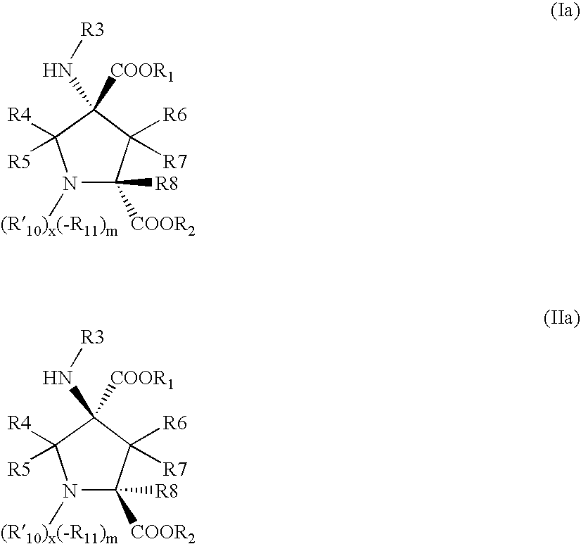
N1([(R10)x(-R11)m])C([COOR2])([R8])C([R6])([R7])C([COOR1])(N[R3])C1([R4])[R5].N1([(R10)x(-R11)m])C([COOR2])([R8])C([R6])([R7])C([COOR1])(N[R3])C1([R4])[R5]
